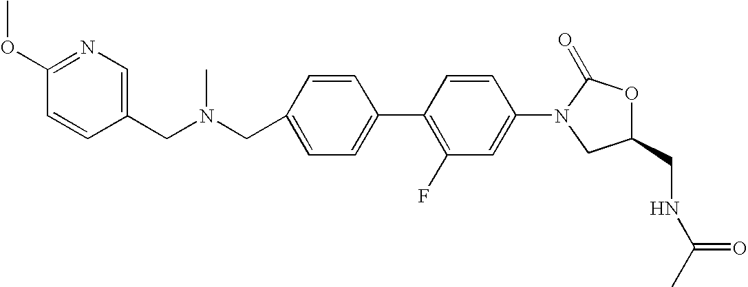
C1=C(CN(CC2=CN=C(OC)C=C2)C)C=CC(C2=C(F)C=C(N3CC(CNC(C)=O)OC3=O)C=C2)=C1
